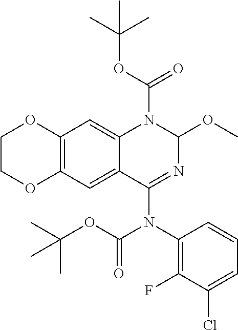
C12=C(C=C3C(=C1)N(C(OC(C)(C)C)=O)C(OC)N=C3N(C1=C(F)C(Cl)=CC=C1)C(OC(C)(C)C)=O)OCCO2
